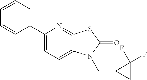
C1(C2=CC=C3C(=N2)SC(=O)N3CC2CC2(F)F)=CC=CC=C1
